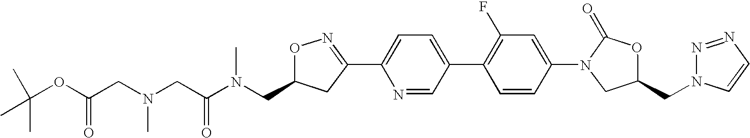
C(CN(CC(N(CC1ON=C(C2=CC=C(C3=C(F)C=C(N4CC(CN5N=NC=C5)OC4=O)C=C3)C=N2)C1)C)=O)C)(OC(C)(C)C)=O
